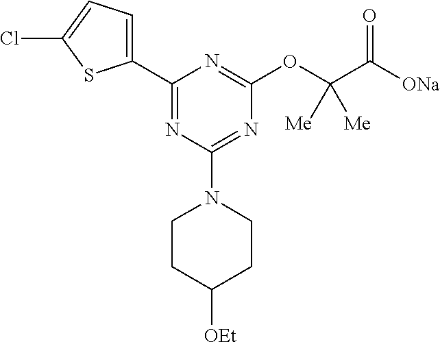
C1(C2=CC=C(Cl)S2)=NC(N2CCC([OEt])CC2)=NC(OC(C([ONa])=O)([Me])[Me])=N1
